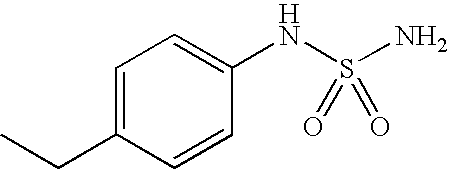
C1=C(CC)C=CC(NS(N)(=O)=O)=C1
